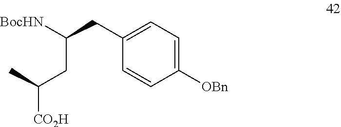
C1([OBn])=CC=C(CC([BocHN])CC(C)[CO2H])C=C1
